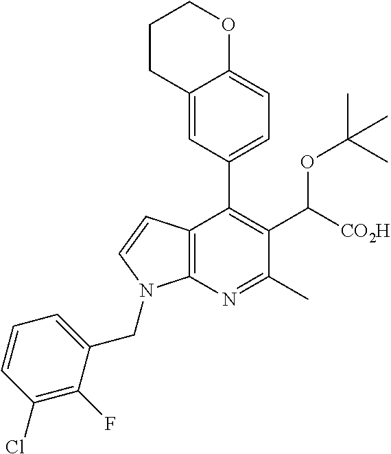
C12=C(N=C(C)C(C([CO2H])OC(C)(C)C)=C1C1=CC=C3C(=C1)CCCO3)N(CC1=CC=CC(Cl)=C1F)C=C2
